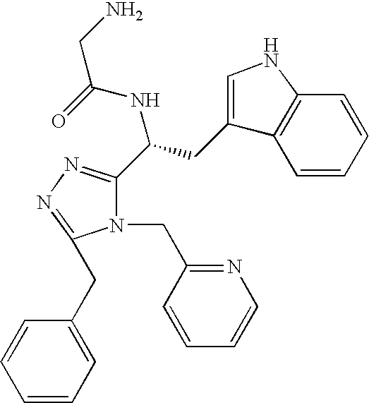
C1=CC=CC2=C1C(CC(C1=NN=C(CC3=CC=CC=C3)N1CC1=NC=CC=C1)NC(=O)CN)=CN2
